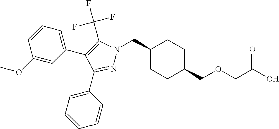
C1(CN2N=C(C3=CC=CC=C3)C(C3=CC=CC(OC)=C3)=C2C(F)(F)F)CCC(COCC(O)=O)CC1
